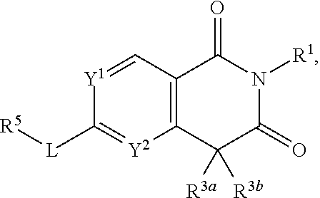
C12=C(C=[Y1]C([L][R5])=[Y2]1)C(=O)N([R1])C(=O)C2([R3b])[R3a]
